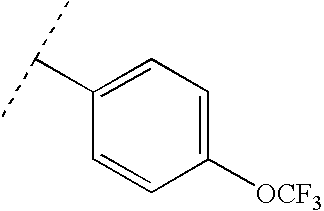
C1([OCF3])=CC=C(C(C)C)C=C1
